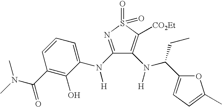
N(C(C1=C(O)C(N(C2=NS(=O)(=O)C([CO2Et])=C2N([H])C(CC)C2=CC=C(C)O2)[H])=CC=C1)=O)(C)C
